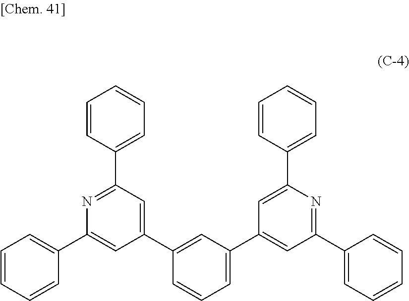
C1=CC(C2=NC(C3=CC=CC=C3)=CC(C3=CC(C4=CC(C5=CC=CC=C5)=NC(C5=CC=CC=C5)=C4)=CC=C3)=C2)=CC=C1
